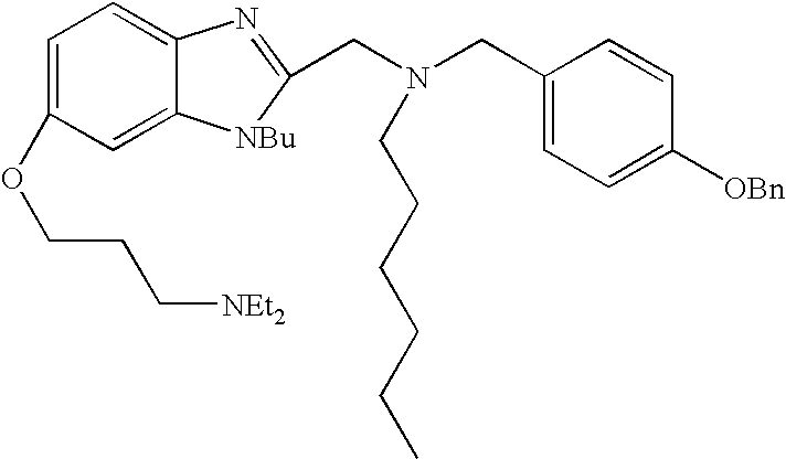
C1=C(OCCC[NEt2])C=C2C(=C1)N=C(CN(CC1=CC=C([OBn])C=C1)CCCCCC)[NBu]2
